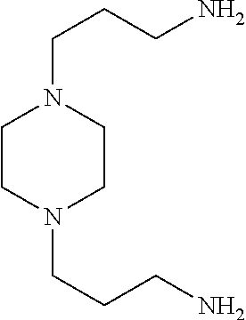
C1CN(CCCN)CCN1CCCN
